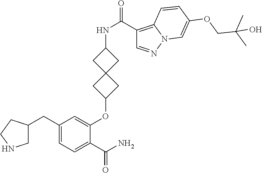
C1(CC2CNCC2)=CC=C(C(N)=O)C(OC2CC3(C2)CC(NC(=O)C2=C4N(N=C2)C=C(OCC(C)(C)O)C=C4)C3)=C1
